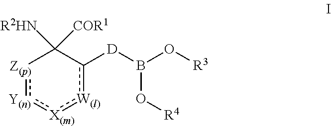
B(O[R3])(O[R4])[D]c1[W(l)]:[X(m)]:[Y(n)]:[Z(p)]C1([R2HN])[COR1]
